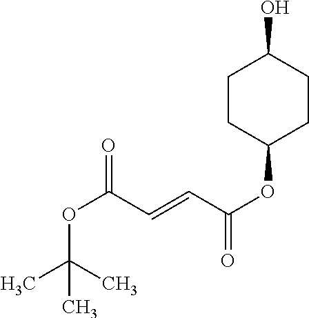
C(C(=O)OC1CCC(O)CC1)=CC(OC(C)(C)C)=O
